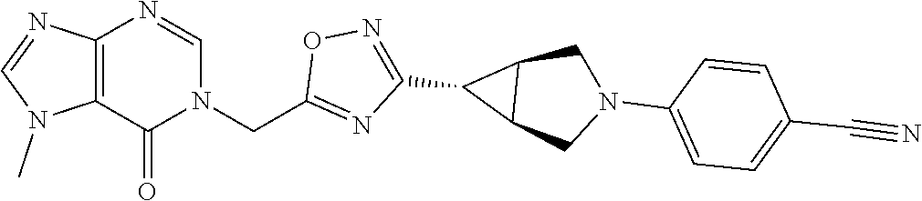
C12=C(N=CN(CC3=NC(C4C5C4CN(C4=CC=C(C#N)C=C4)C5)=NO3)C1=O)N=CN2C
